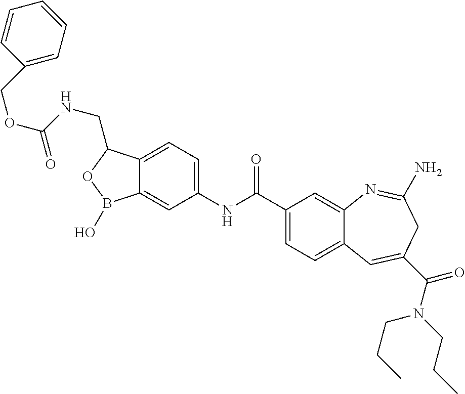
C1=C2C(=CC(NC(C3=CC=C4C(=C3)N=C(N)CC(C(N(CCC)CCC)=O)=C4)=O)=C1)B(O)OC2CNC(=O)OCC1=CC=CC=C1
